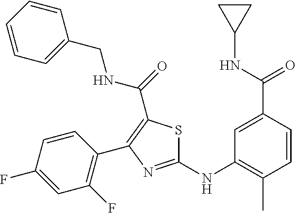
C1(NC2=C(C)C=CC(C(NC3CC3)=O)=C2)=NC(C2=C(F)C=C(F)C=C2)=C(C(=O)NCC2=CC=CC=C2)S1
